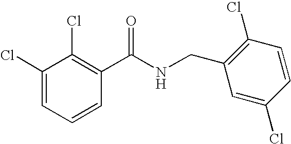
C1(C(NCC2=C(Cl)C=CC(Cl)=C2)=O)=C(Cl)C(Cl)=CC=C1
